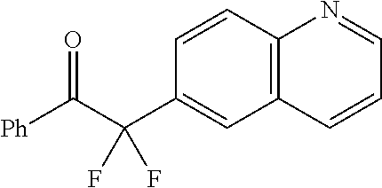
C12=C(C=CC(C(C([Ph])=O)(F)F)=C1)N=CC=C2
